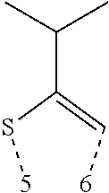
[5]SC(=C[6])C(C)C
